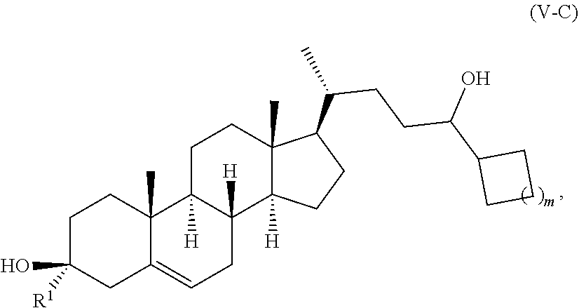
C1(O)([R1])CC2=CCC3([H])C([H])(C2(C)CC1)CCC1(C)C(C(CCC(O)C2CCC2)C)CCC13[H]
